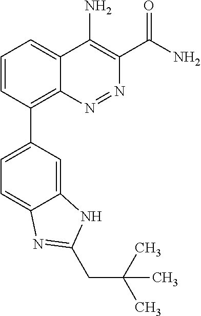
C1=CC(C2=CC=C3C(=C2)NC(CC(C)(C)C)=N3)=C2C(=C1)C(N)=C(C(N)=O)N=N2
